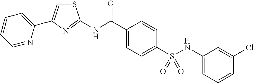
S1C=C(C2=CC=CC=N2)N=C1NC(C1=CC=C(S(NC2=CC=CC(Cl)=C2)(=O)=O)C=C1)=O
